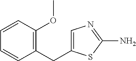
C1=CC(CC2=CN=C(N)S2)=C(OC)C=C1
